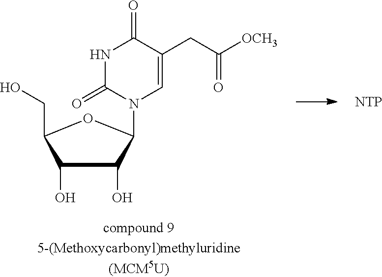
C1(O)C(O)C(N2C(=O)NC(=O)C(CC(=O)[OCH3])=C2)OC1CO.[NTP]
